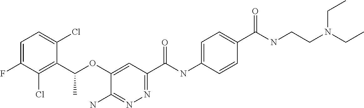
C1=C(F)C(Cl)=C(C(OC2=CC(C(NC3=CC=C(C(=O)NCCN(CC)CC)C=C3)=O)=NN=C2N)C)C(Cl)=C1
